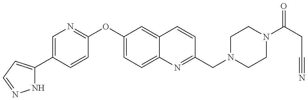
N1C(C2=CN=C(OC3=CC=C4C(=C3)C=CC(CN3CCN(C(CC#N)=O)CC3)=N4)C=C2)=CC=N1
